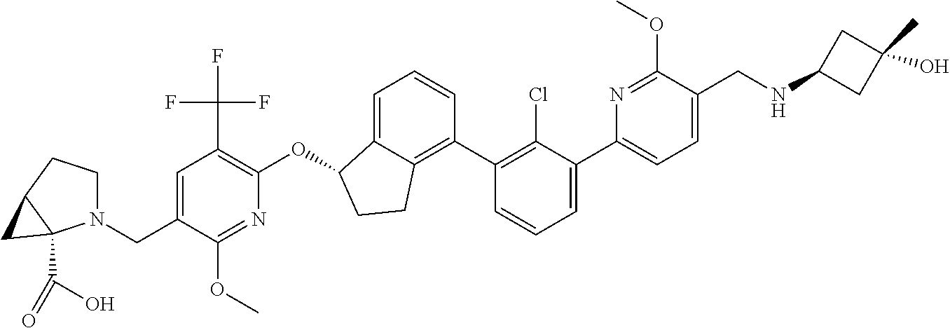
C1(CN2CCC3C2(C(O)=O)C3)=CC(C(F)(F)F)=C(OC2C3=CC=CC(C4=C(Cl)C(C5=CC=C(CNC6CC(O)(C)C6)C(OC)=N5)=CC=C4)=C3CC2)N=C1OC
